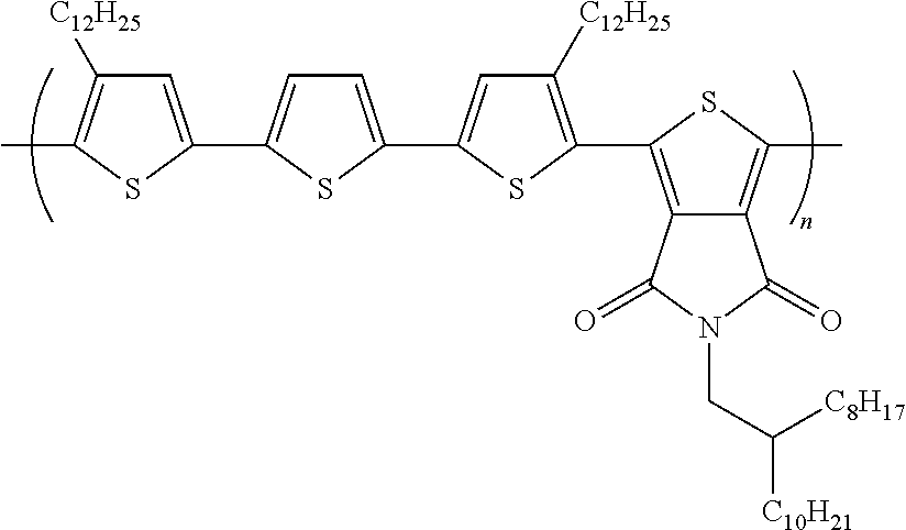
C1=C(C2=CC=C(C3=CC([C12H25])=C(C4=C5C(=C(C)S4)C(=O)N(CC([C8H17])[C10H21])C5=O)S3)S2)SC(C)=C1[C12H25]
